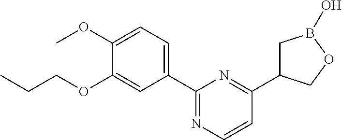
C1(C2=NC=CC(C3CB(O)OC3)=N2)=CC=C(OC)C(OCCC)=C1
